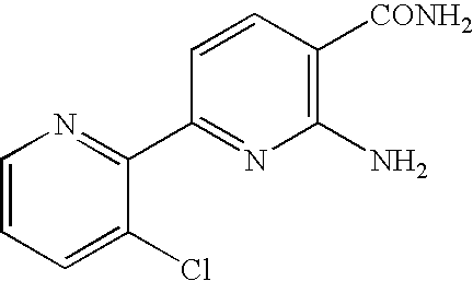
C1=CC=C(Cl)C(C2=NC(N)=C([CONH2])C=C2)=N1
